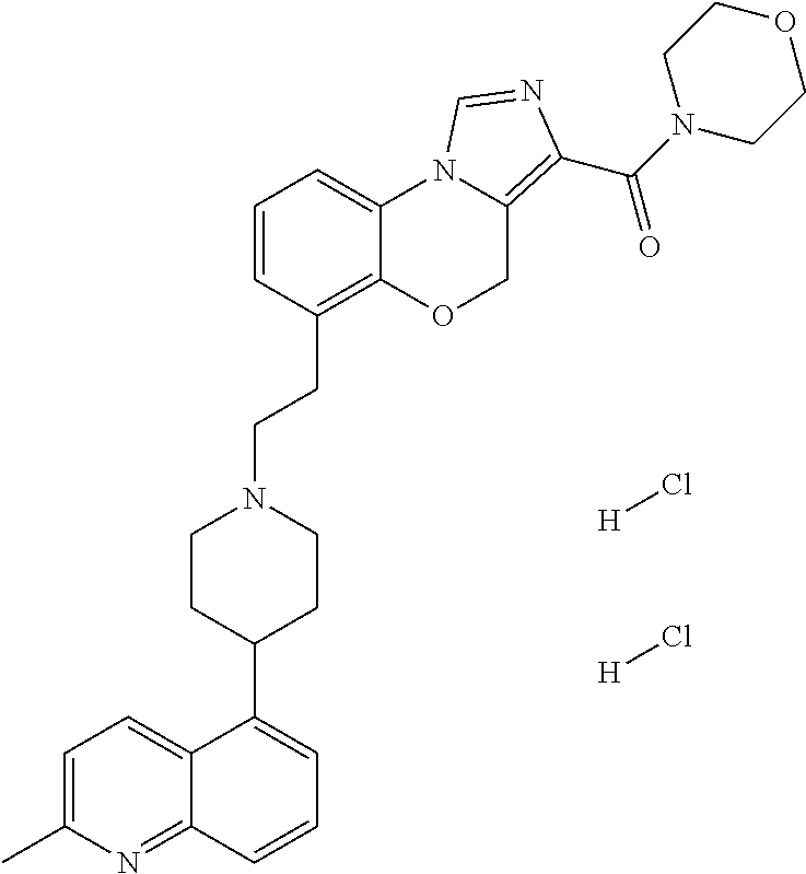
[H]Cl.[H]Cl.C1=C(C)N=C2C(=C1)C(C1CCN(CCC3=C4C(=CC=C3)N3C(=C(C(N5CCOCC5)=O)N=C3)CO4)CC1)=CC=C2
